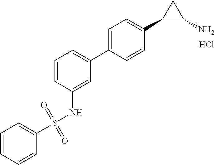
C1=C(NS(C2=CC=CC=C2)(=O)=O)C=CC=C1C1=CC=C(C2C(N)C2)C=C1.Cl
